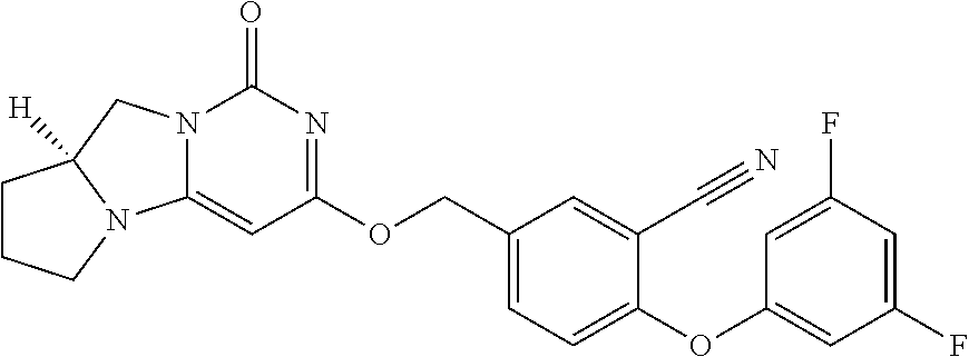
O(C1=CC=C(COC2=NC(=O)N3C(=C2)N2CCCC2([H])C3)C=C1C#N)C1=CC(F)=CC(F)=C1
